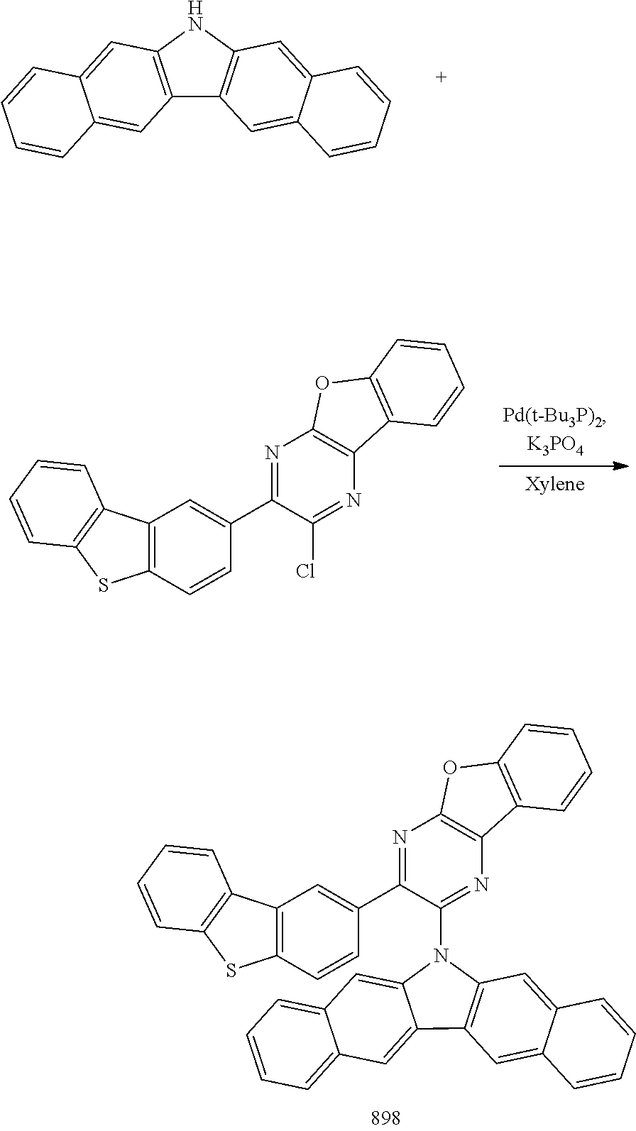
C1=C2C(=CC3=C1NC1=C3C=C3C(=C1)C=CC=C3)C=CC=C2.N1=C(C2=CC3=C(C=C2)SC2=C3C=CC=C2)C(Cl)=NC2=C1OC1=C2C=CC=C1.C1=C2C(=CC3=C1N(C1=NC4=C(N=C1C1=CC5=C(C=C1)SC1=C5C=CC=C1)OC1=C4C=CC=C1)C1=CC4=CC=CC=C4C=C31)C=CC=C2
